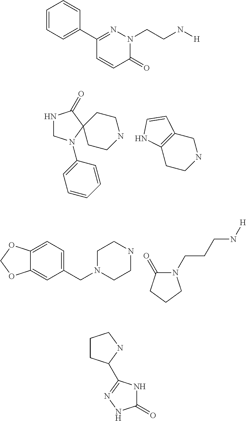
N1CN(C2=CC=CC=C2)C2(C1=O)CCNCC2.C12=C(CNCC1)C=CN2.C12=CC(CN3CCNCC3)=CC=C1OCO2.N1(CCCN[H])C(=O)CCC1.C1=CC=C(C2=NN(CCN[H])C(=O)C=C2)C=C1.C1CC(C2=NNC(=O)N2)NC1
